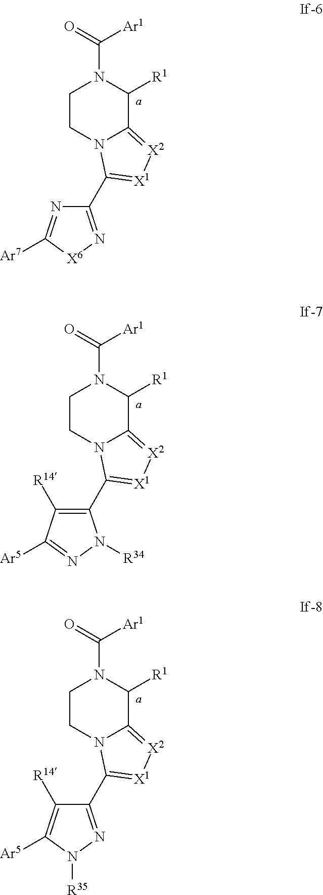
C1CN2C(=[X2][X1]=C2C2=N[X6]C([Ar7])=N2)C([R1])N1C(=O)[Ar1].C1CN2C(=[X2][X1]=C2C2=C([R14])C([Ar5])=NN2[R34])C([R1])N1C(=O)[Ar1].C1CN2C(=[X2][X1]=C2C2=NN([R35])C([Ar5])=C2[R14])C([R1])N1C(=O)[Ar1]
